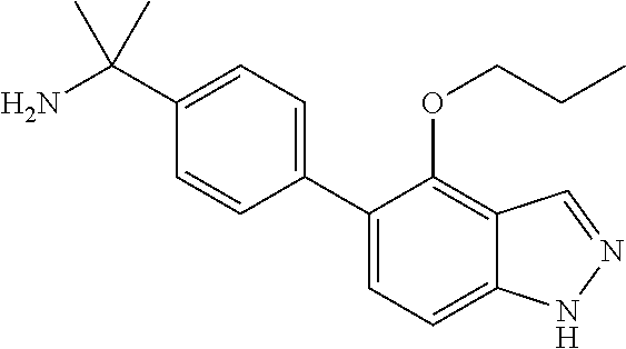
C1(C(N)(C)C)=CC=C(C2=CC=C3C(=C2OCCC)C=NN3)C=C1
